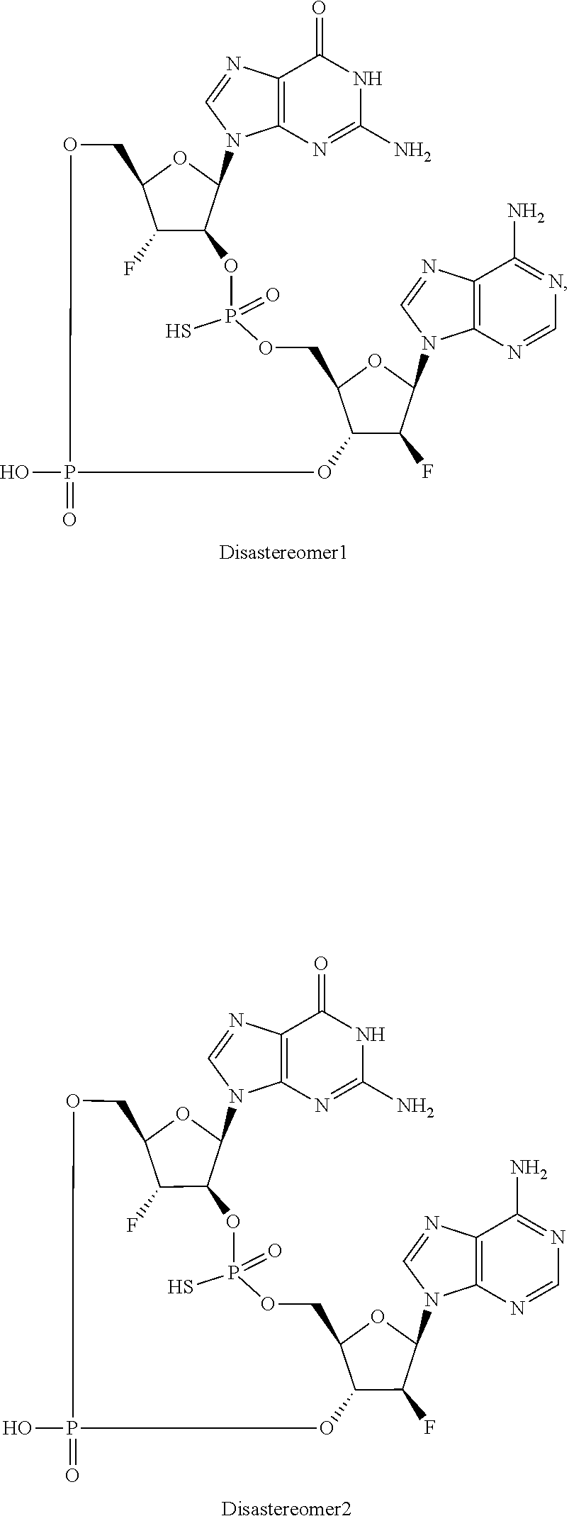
O1P(S)(=O)OC2C(F)C(OC2N2C3=C(C(=O)NC(N)=N3)N=C2)COP(O)(=O)OC2C(F)C(N3C4=C(C(N)=NC=N4)N=C3)OC2C1.O1P(S)(=O)OC2C(F)C(OC2N2C3=C(C(=O)NC(N)=N3)N=C2)COP(O)(=O)OC2C(F)C(N3C4=C(C(N)=NC=N4)N=C3)OC2C1
